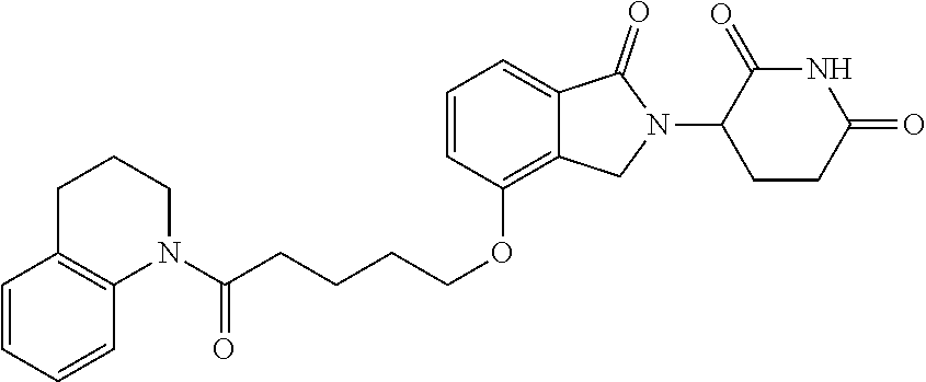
O=C(CCCCOC1=C2C(=CC=C1)C(=O)N(C1CCC(=O)NC1=O)C2)N1C2=C(CCC1)C=CC=C2
